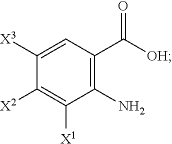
C(=O)(C1=C(N)C([X1])=C([X2])C([X3])=C1)[OH]
